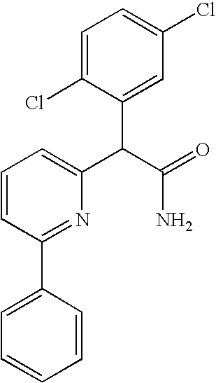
C1=C(C2=NC(C(C3=CC(Cl)=CC=C3Cl)C(N)=O)=CC=C2)C=CC=C1
